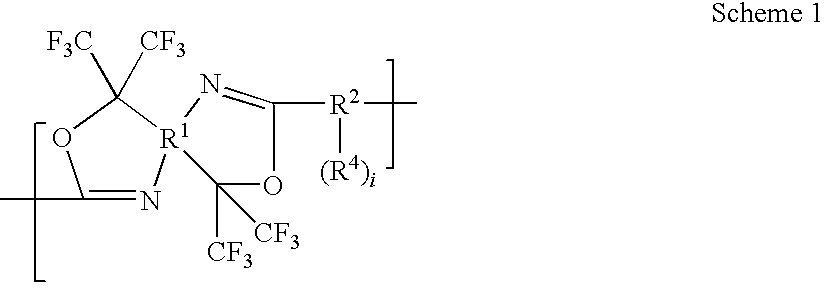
C1(C)=N[R1]2(C([F3C])([CF3])O1)N=C([R2](C)[(R4)i])OC2([CF3])[CF3]
